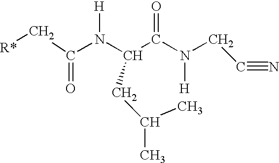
C(C(N(C(C(N(CC#N)[H])=O)CC(C)C)[H])=O)[R*]
